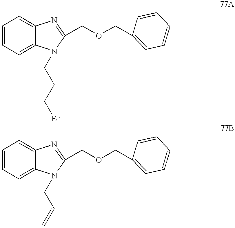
C1=CC=C2C(=C1)N=C(COCC1=CC=CC=C1)N2CCCBr.C1=CC=C2C(=C1)N=C(COCC1=CC=CC=C1)N2CC=C
